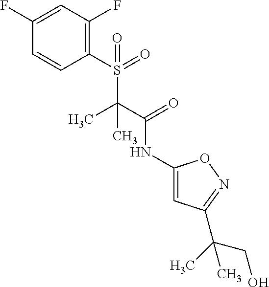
C1=CC(S(C(C(NC2=CC(C(C)(CO)C)=NO2)=O)(C)C)(=O)=O)=C(F)C=C1F
